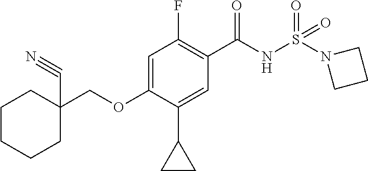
C1=C(OCC2(C#N)CCCCC2)C(C2CC2)=CC(C(NS(=O)(=O)N2CCC2)=O)=C1F
